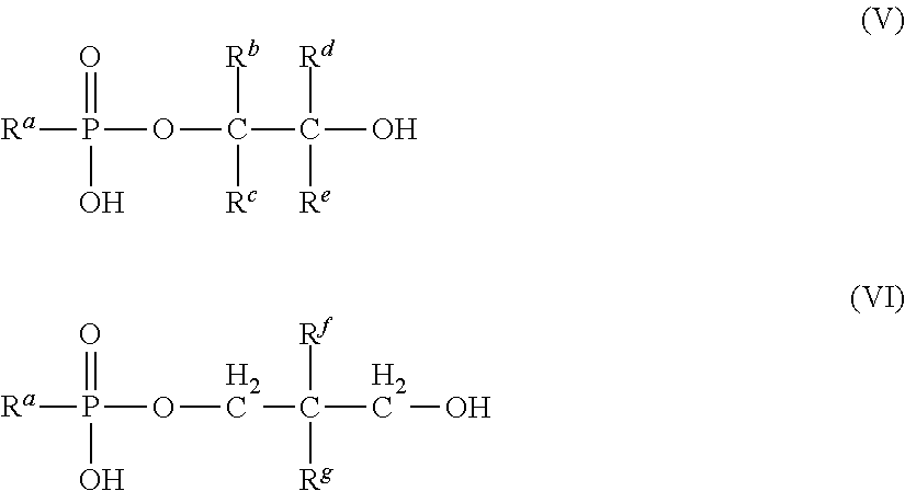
[Ra]P(=O)(O)OC([Rb])([Rc])C([Rd])([Re])O.[Ra]P(=O)(O)OCC([Rf])([Rg])CO
